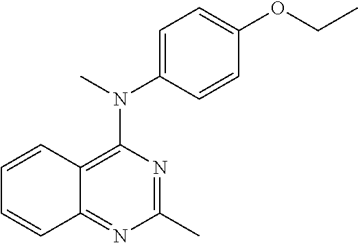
C1(C)=NC(N(C)C2=CC=C(OCC)C=C2)=C2C(=N1)C=CC=C2
